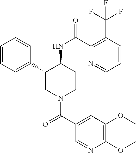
C1=CC=C(C2CN(C(C3=CC(OC)=C(OC)N=C3)=O)CCC2NC(=O)C2=C(C(F)(F)F)C=CC=N2)C=C1
